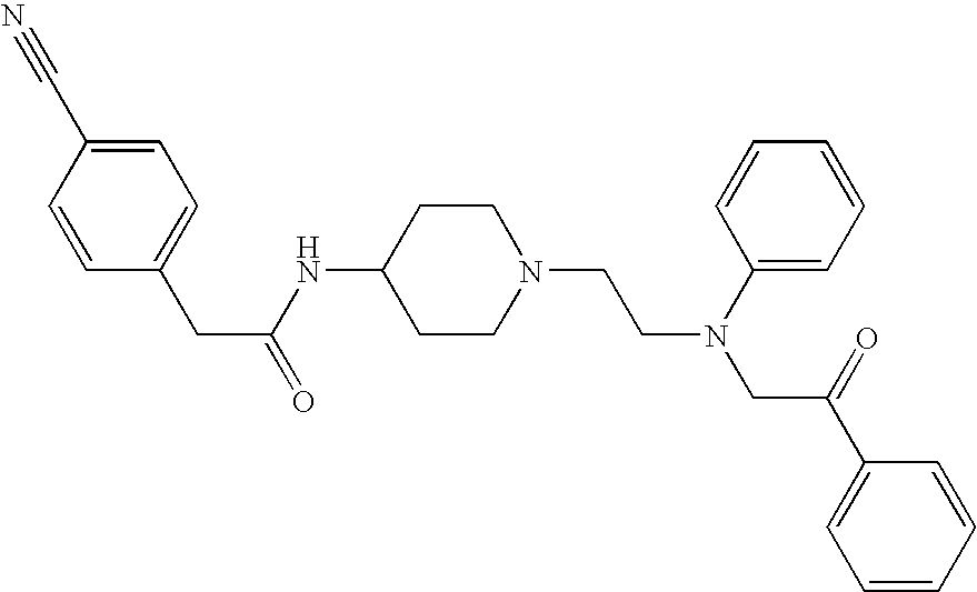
C1(CC(NC2CCN(CCN(C3=CC=CC=C3)CC(C3=CC=CC=C3)=O)CC2)=O)=CC=C(C#N)C=C1
